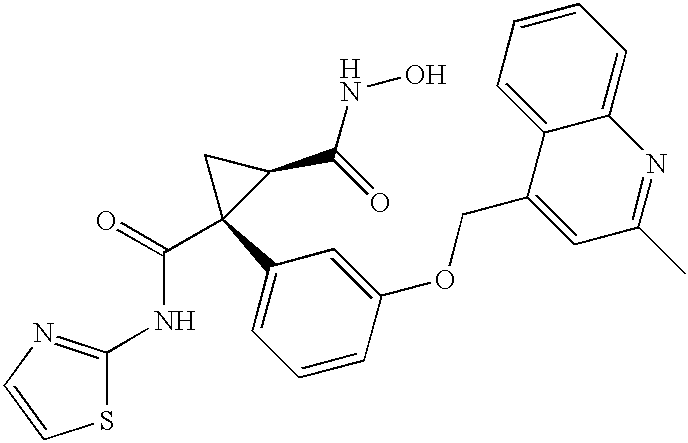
C1(C2=CC=CC(OCC3=CC(C)=NC4=CC=CC=C34)=C2)(C(=O)NC2=NC=CS2)C(C(=O)NO)C1
